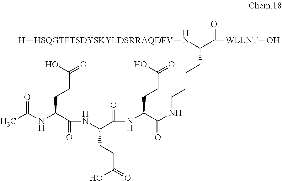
C(C(C([WLLNT]O)=O)N[HSQGTFTSDYSKYLDSRRAQDFV][H])CCCNC(=O)C(NC(C(NC(C(NC(C)=O)CCC(=O)O)=O)CCC(=O)O)=O)CCC(=O)O
